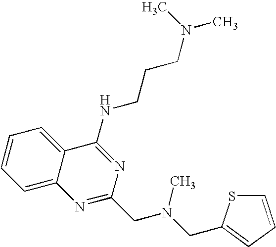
C12=CC=CC=C1C(NCCCN(C)C)=NC(CN(CC1=CC=CS1)C)=N2
